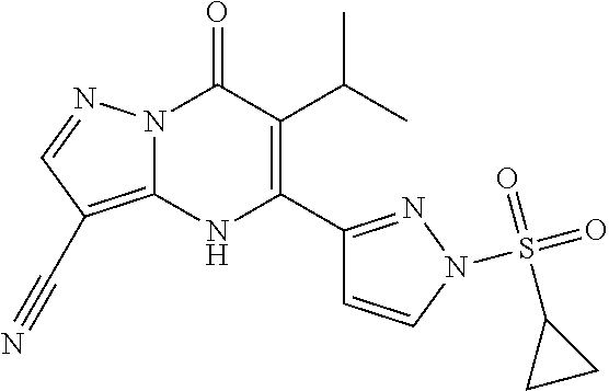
N12C(=C(C#N)C=N1)NC(C1=NN(S(=O)(=O)C3CC3)C=C1)=C(C(C)C)C2=O
